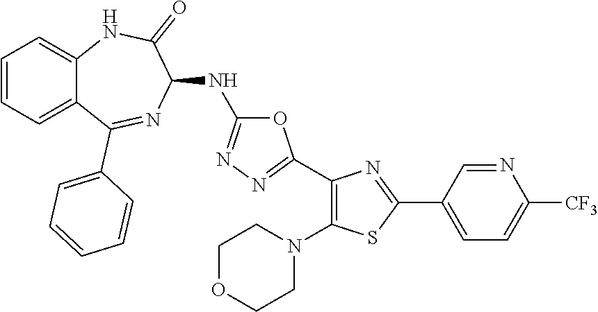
C1=CC=C2C(=C1)NC(=O)C(NC1=NN=C(C3=C(N4CCOCC4)SC(C4=CC=C([CF3])N=C4)=N3)O1)N=C2C1=CC=CC=C1
